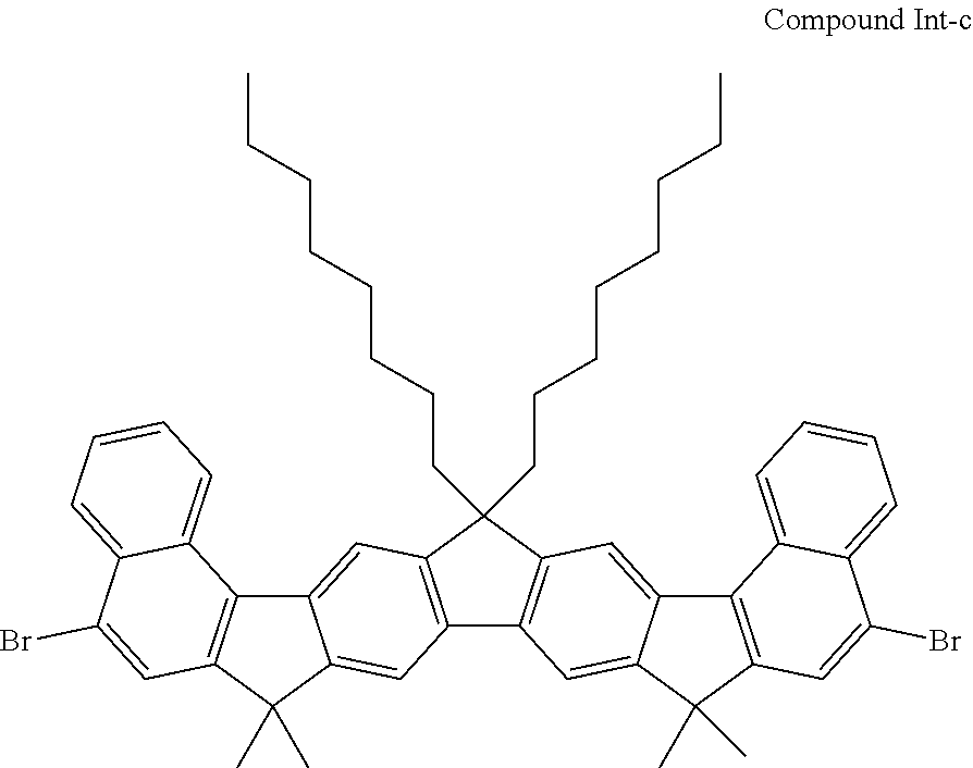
C12=C(C=C3C(=C1)C(C)(C)C1=C3C3=CC=CC=C3C(Br)=C1)C(CCCCCCCC)(CCCCCCCC)C1=C2C=C2C(=C1)C1=C(C2(C)C)C=C(Br)C2=CC=CC=C12
